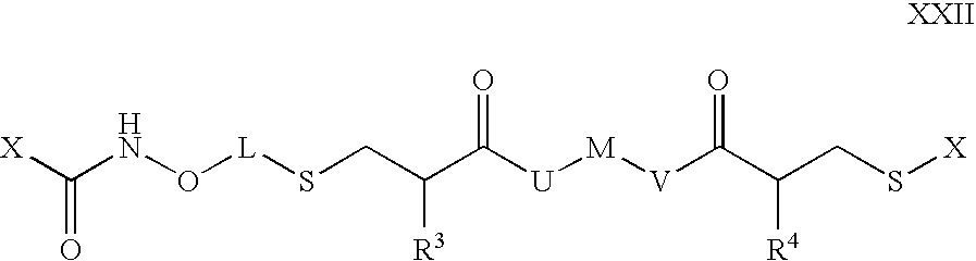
C(NO[L]SCC(C([U][M][V]C(C(CS[X])[R4])=O)=O)[R3])([X])=O
